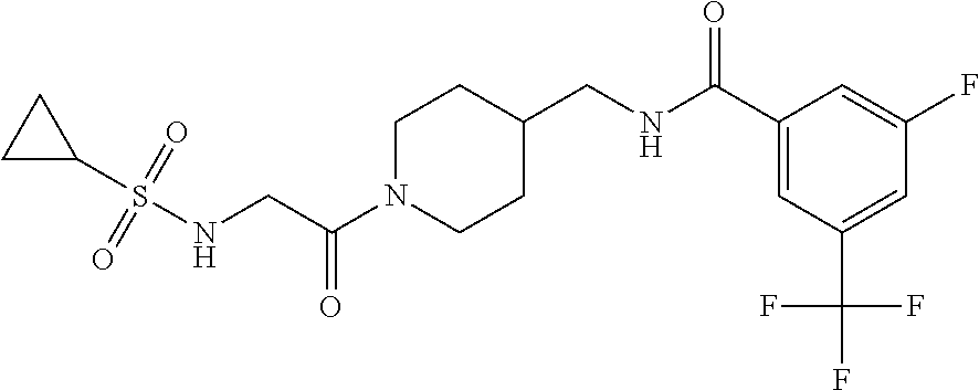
C(C(N1CCC(CNC(C2=CC(C(F)(F)F)=CC(F)=C2)=O)CC1)=O)NS(C1CC1)(=O)=O
